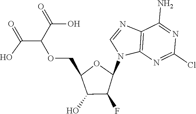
C12=C(N=C(Cl)N=C1N)N(C1OC(COC(C(=O)O)C(=O)O)C(O)C1F)C=N2
